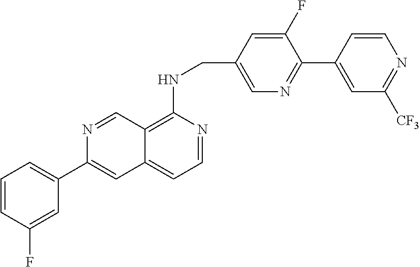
C1=CC(F)=CC(C2=CC3=CC=NC(NCC4=CN=C(C5=CC([CF3])=NC=C5)C(F)=C4)=C3C=N2)=C1
